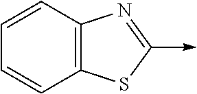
C1=CC2=C(C=C1)SC(->C)=N2
